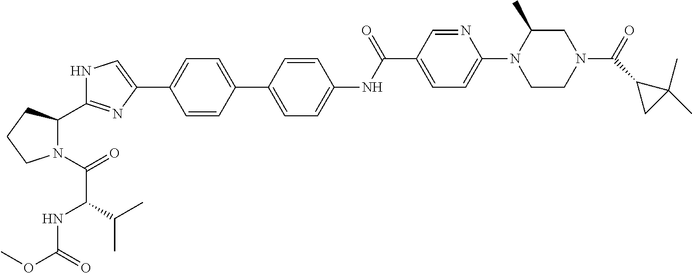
C1=CC(C2=CC=C(NC(C3=CC=C(N4CCN(C(=O)C5CC5(C)C)CC4C)N=C3)=O)C=C2)=CC=C1C1=CNC(C2N(C(=O)C(NC(OC)=O)C(C)C)CCC2)=N1
